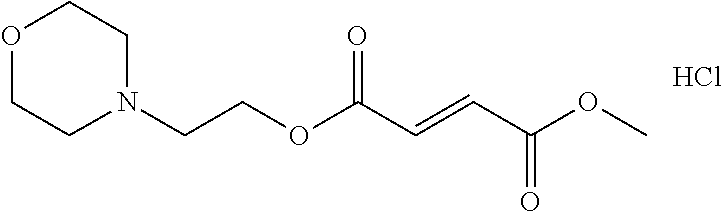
N1(CCOC(C=CC(OC)=O)=O)CCOCC1.Cl
